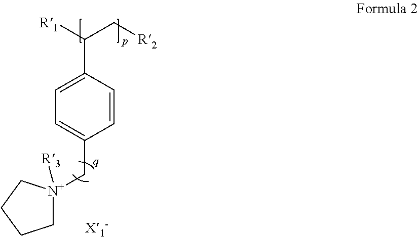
C(C1=CC=C(C[N+]2([R3])CCCC2)C=C1)([R1])C[R2]
